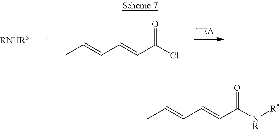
[RNHR5].CC=CC=CC(Cl)=O.CC=CC=CC([NR][R5])=O
